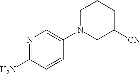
C1N(C2=CN=C(N)C=C2)CC([CN])CC1
